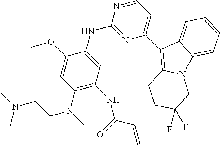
N12C3=CC=CC=C3C(C3=CC=NC(NC4=CC(NC(=O)C=C)=C(N(C)CCN(C)C)C=C4OC)=N3)=C1CCC(F)(F)C2
